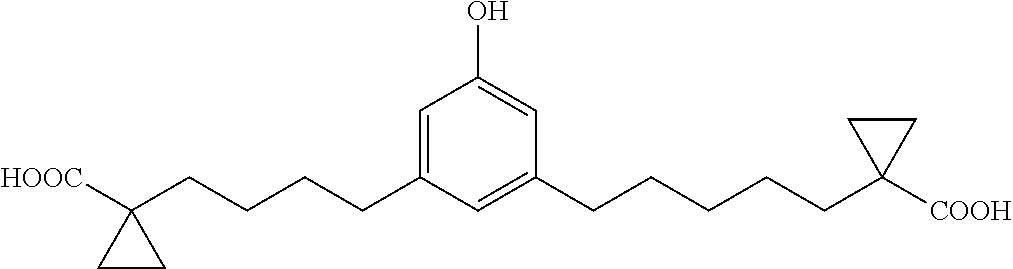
C1=C(CCCCC2([HOOC])CC2)C=C(CCCCCC2([COOH])CC2)C=C1O
